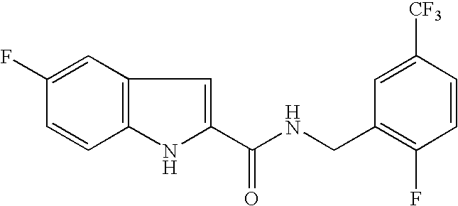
C1(C(NCC2=C(F)C=CC([CF3])=C2)=O)=CC2=C(N1)C=CC(F)=C2
